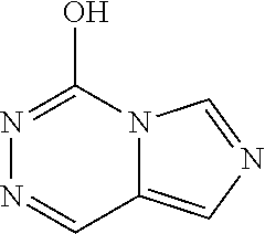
N1=C(O)N2C(=CN=C2)C=N1
